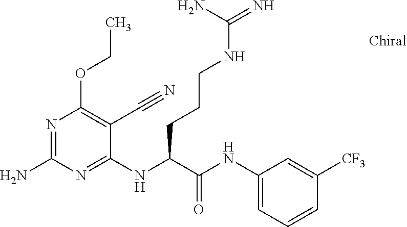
C1(NC(C(NC2=CC=CC([CF3])=C2)=O)CCCNC(N)=N)=NC(N)=NC(OCC)=C1C#N
